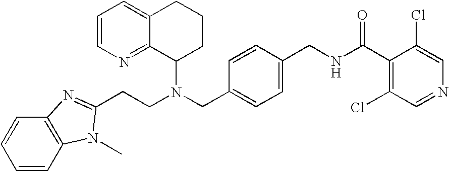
N(CC1=CC=C(CNC(C2=C(Cl)C=NC=C2Cl)=O)C=C1)(C1CCCC2=CC=CN=C12)CCC1=NC2=C(C=CC=C2)N1C
